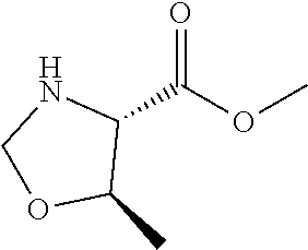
C1(C(OC)=O)NCOC1C
